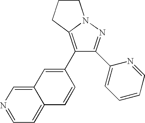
C1CCC2=C(C3=CC4=CN=CC=C4C=C3)C(C3=CC=CC=N3)=NN12
